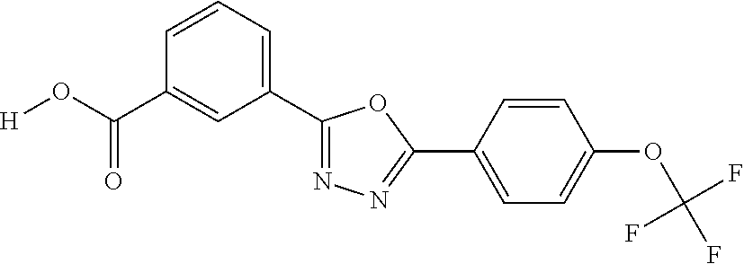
[H]OC(C1=CC(C2=NN=C(C3=CC=C(OC(F)(F)F)C=C3)O2)=CC=C1)=O
